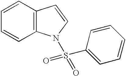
C1=CC2=C(C=C1)N(S(=O)(=O)C1=CC=CC=C1)C=C2
